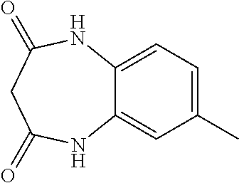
C1(C)=CC=C2C(=C1)NC(=O)CC(=O)N2
